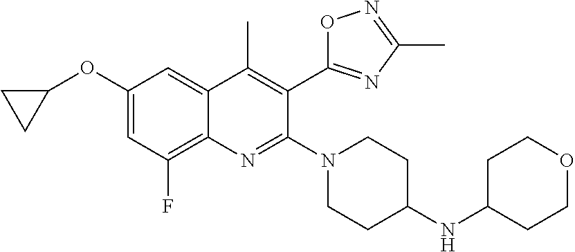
C1(OC2CC2)=CC(F)=C2C(=C1)C(C)=C(C1=NC(C)=NO1)C(N1CCC(NC3CCOCC3)CC1)=N2
